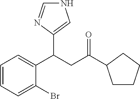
N1C=NC(C(CC(=O)C2CCCC2)C2=CC=CC=C2Br)=C1
